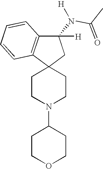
C1CN(C2CCOCC2)CCC12CC(N(C(C)=O)[H])([H])C1=C2C=CC=C1
